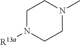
C1N([R13a])CCN(C)C1
